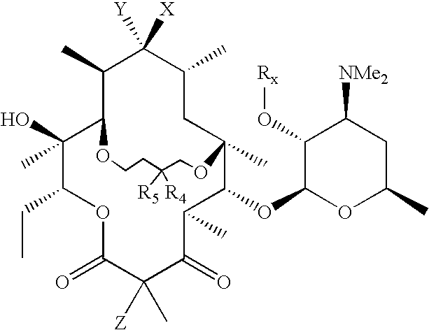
C1(C)C2C(O)(C)C(CC)OC(=O)C([Z])(C)C(=O)C(C)C(OC3OC(C)CC([NMe2])C3O[Rx])C(C)(CC(C)C1([X])[Y])OCC([R5])([R4])CCO2
